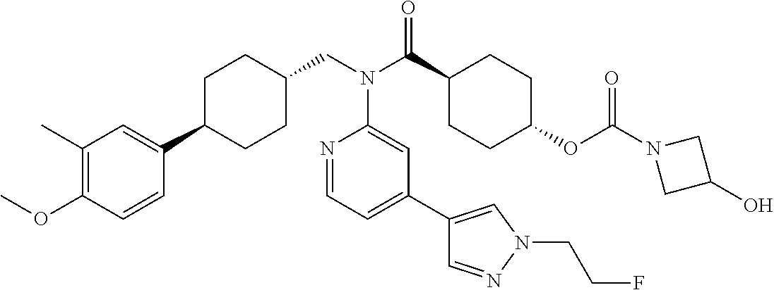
C1(C)=C(OC)C=CC(C2CCC(CN(C3=CC(C4=CN(CCF)N=C4)=CC=N3)C(=O)C3CCC(OC(=O)N4CC(O)C4)CC3)CC2)=C1
